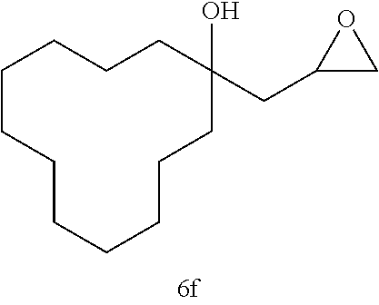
C1C(O)(CC2CO2)CCCCCCCCCC1
